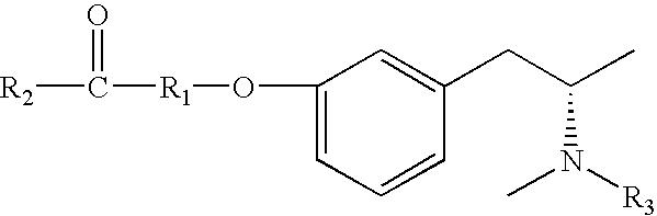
[R2]C([R1]OC1=CC=CC(CC(C)N(C)[R3])=C1)=O
